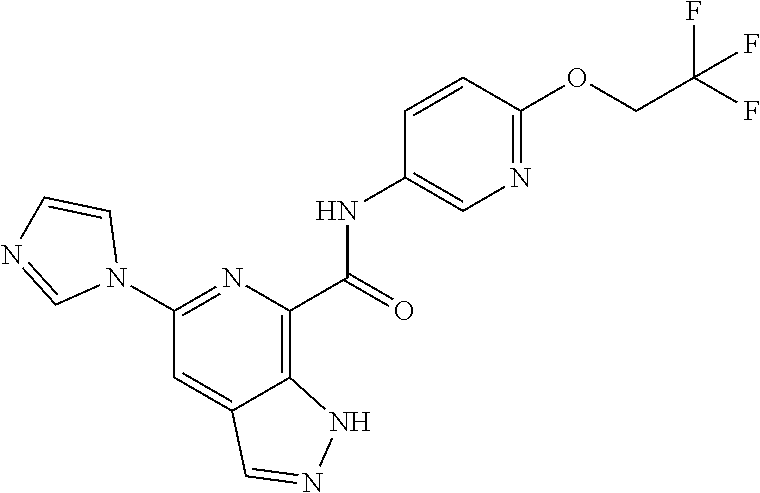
C1(N2C=CN=C2)=NC(C(=O)NC2=CN=C(OCC(F)(F)F)C=C2)=C2C(=C1)C=NN2
